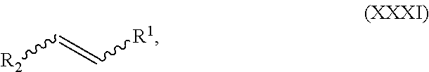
[R2]C=C[R1]
